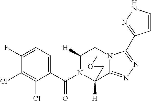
C12([H])N(C(C3=CC=C(F)C(Cl)=C3Cl)=O)C([H])(C3=NN=C(C4=NNC=C4)N3C1)COC2
